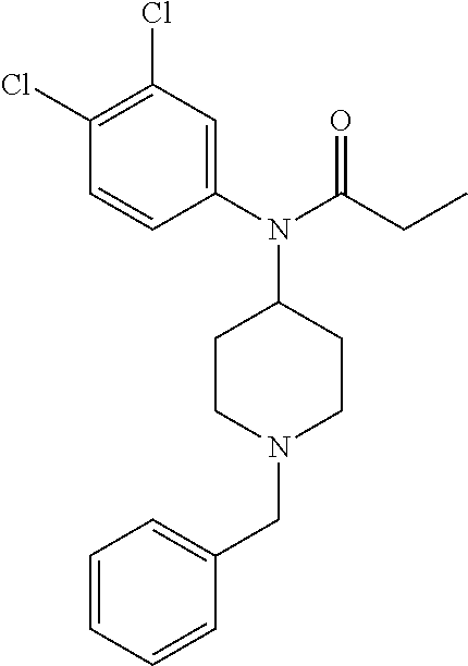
C1(Cl)=C(Cl)C=CC(N(C2CCN(CC3=CC=CC=C3)CC2)C(CC)=O)=C1
